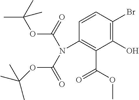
C1=CC(Br)=C(O)C(C(OC)=O)=C1N(C(OC(C)(C)C)=O)C(=O)OC(C)(C)C
